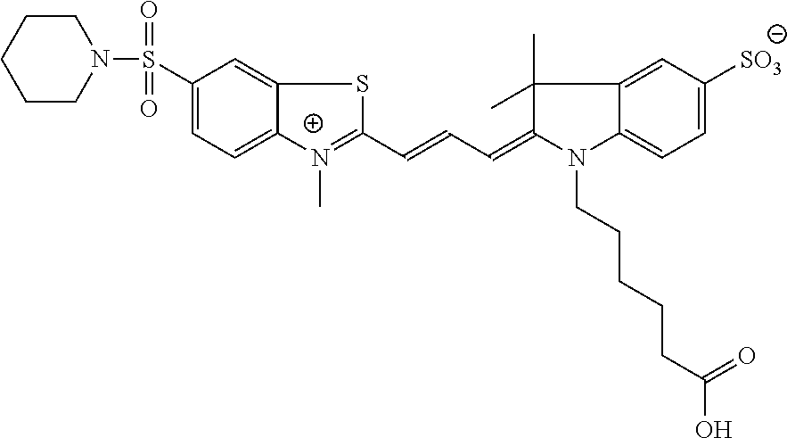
C1CCN(S(=O)(=O)C2=CC=C3C(=C2)SC(C=CC=C2N(CCCCCC(O)=O)C4=CC=C([SO3])C=C4C2(C)C)=[N+]3C)CC1
